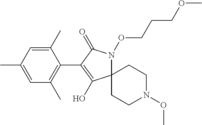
C12(N(OCCCOC)C(=O)C(C3=C(C)C=C(C)C=C3C)=C1O)CCN(OC)CC2
